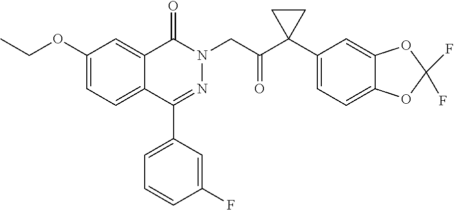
C1(OCC)=CC=C2C(=C1)C(=O)N(CC(=O)C1(C3=CC=C4C(=C3)OC(F)(F)O4)CC1)N=C2C1=CC=CC(F)=C1
